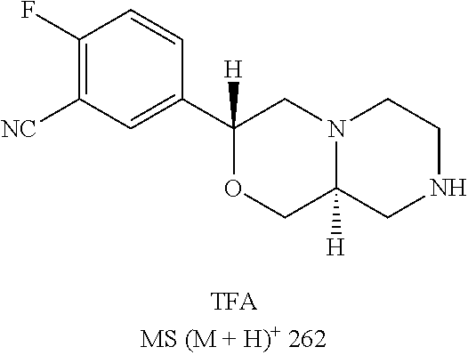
C1(F)=C([NC])C=C(C2([H])OCC3([H])N(C2)CCNC3)C=C1
